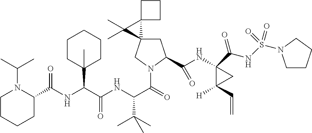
C1C2(CN(C(=O)C(NC(C(NC(=O)C3N(C(C)C)CCCC3)C3(C)CCCCC3)=O)C(C)(C)C)C1C(NC1(C(NS(=O)(=O)N3CCCC3)=O)C([H])(C=C)C1)=O)C1(C2(C)C)CCC1
